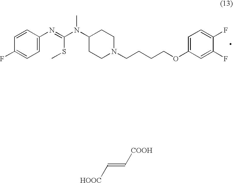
C1=C(N=C(N(C)C2CCN(CCCCOC3=CC=C(F)C(F)=C3)CC2)SC)C=CC(F)=C1.[HOOC]C=C[COOH]
